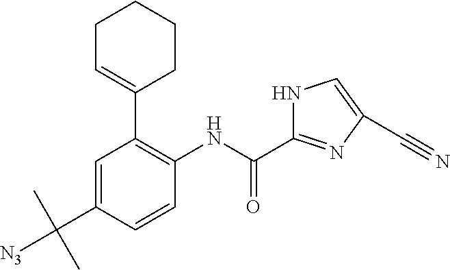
C1=C(C([N3])(C)C)C=CC(NC(=O)C2=NC(C#N)=CN2)=C1C1=CCCCC1
